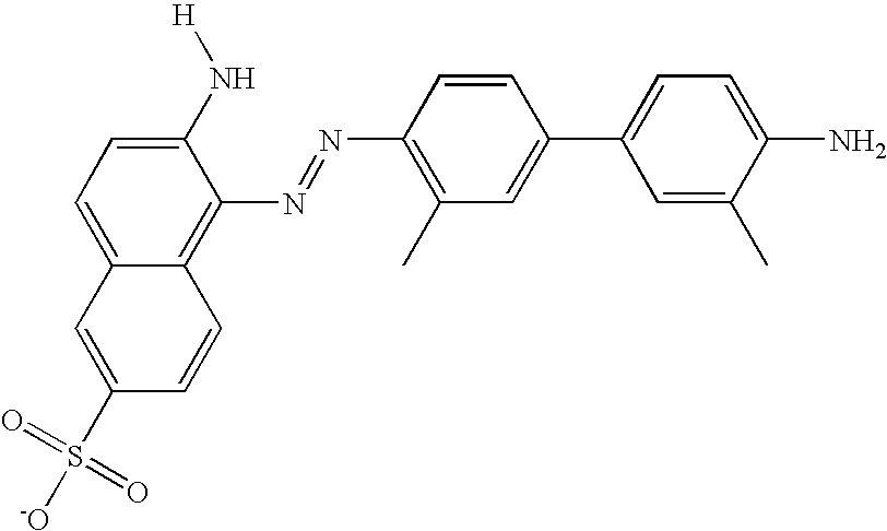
C1=C(S(=O)(=O)[-O])C=CC2=C(N=NC3=C(C)C=C(C4=CC=C(N)C(C)=C4)C=C3)C(N[H])=CC=C12
